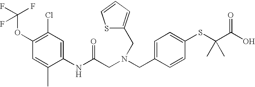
C1(NC(CN(CC2=CC=C(SC(C(O)=O)(C)C)C=C2)CC2=CC=CS2)=O)=CC(Cl)=C(OC(F)(F)F)C=C1C
